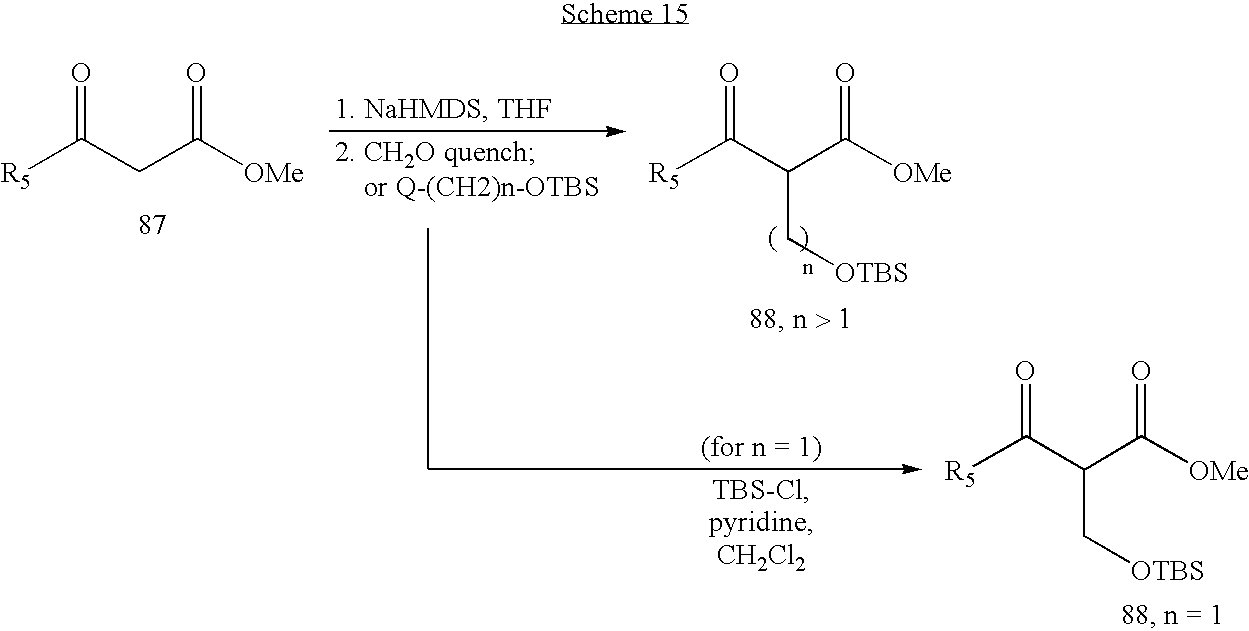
[R5]C(CC([OMe])=O)=O.[R5]C(C(C([OMe])=O)C[OTBS])=O.[CH2Cl2].[R5]C(C(C([OMe])=O)C[OTBS])=O
